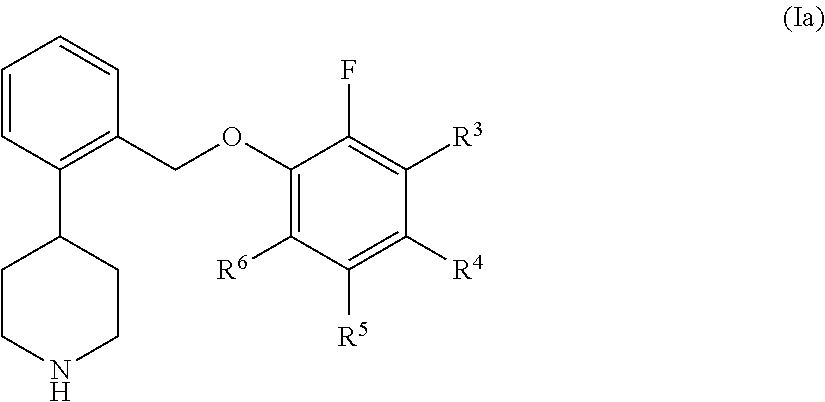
C1=CC(C2CCNCC2)=C(COC2=C([R6])C([R5])=C([R4])C([R3])=C2F)C=C1
